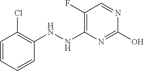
OC1=NC(NNC2=C(Cl)C=CC=C2)=C(F)C=N1
